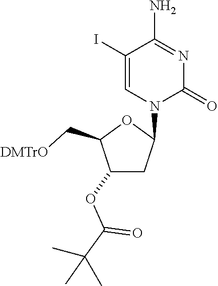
IC1=CN(C2CC(OC(C(C)(C)C)=O)C(C[DMTrO])O2)C(=O)N=C1N
